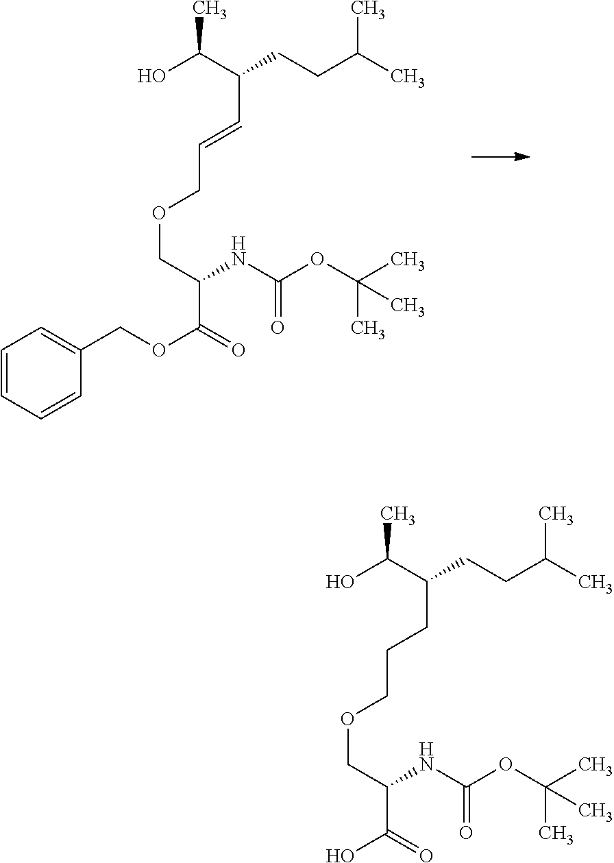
OC(C(CCCOCC(C(O)=O)NC(OC(C)(C)C)=O)CCC(C)C)C.OC(C(C=CCOCC(C(OCC1=CC=CC=C1)=O)NC(OC(C)(C)C)=O)CCC(C)C)C
